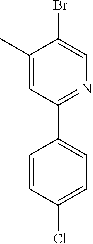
C1(C)=CC(C2=CC=C(Cl)C=C2)=NC=C1Br
